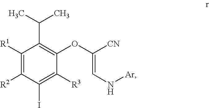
C1([R1])=C([R2])C(I)=C([R3])C(OC([CN])=CN[Ar])=C1C(C)C
